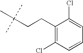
C1(CCC(C)(C)C)=C(Cl)C=CC=C1Cl
